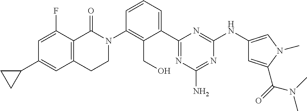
C1(C2=CC3=C(C(F)=C2)C(=O)N(C2=C(CO)C(C4=NC(N)=NC(NC5=CN(C)C(C(N(C)C)=O)=C5)=N4)=CC=C2)CC3)CC1
